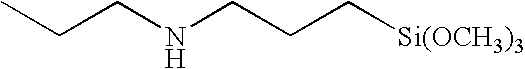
CCCNCCC[Si(OCH3)3]
